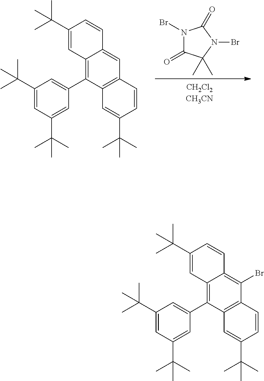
C12=C(C3=CC(C(C)(C)C)=CC(C(C)(C)C)=C3)C3=C(C=C1C=CC(C(C)(C)C)=C2)C=CC(C(C)(C)C)=C3.N1(Br)C(=O)C(C)(C)N(Br)C1=O.C12=C(C3=CC(C(C)(C)C)=CC(C(C)(C)C)=C3)C3=C(C(Br)=C1C=CC(C(C)(C)C)=C2)C=CC(C(C)(C)C)=C3
